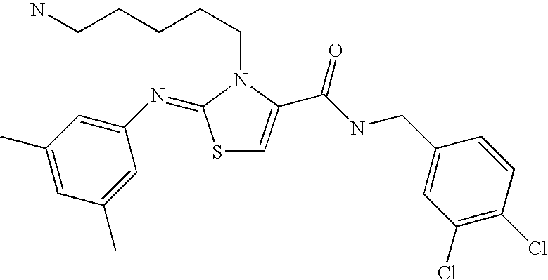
S1C=C(C(NCC2=CC(Cl)=C(Cl)C=C2)=O)N(CCCCCN)C1=NC1=CC(C)=CC(C)=C1
